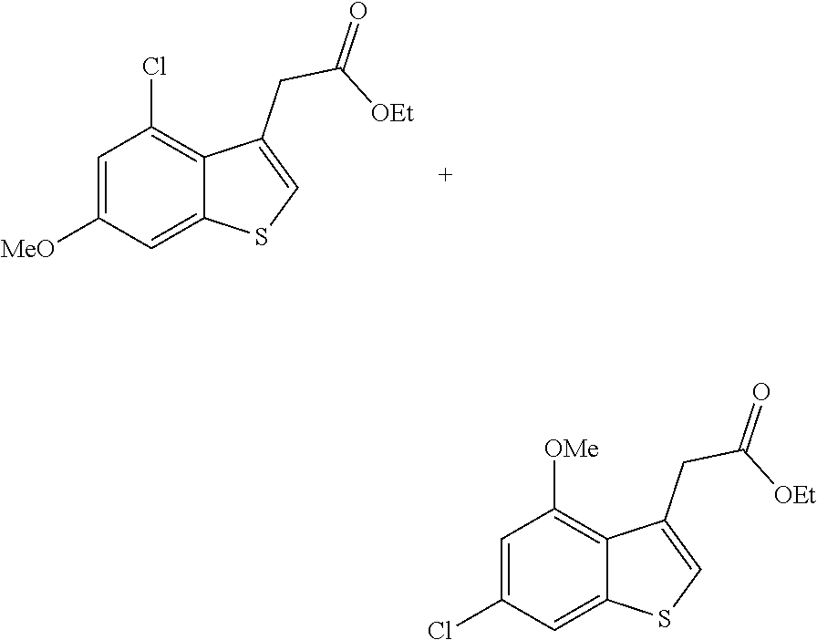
C1=C([MeO])C=C2C(=C1Cl)C(CC(=O)[OEt])=CS2.C1=C(Cl)C=C2C(=C1[OMe])C(CC(=O)[OEt])=CS2
